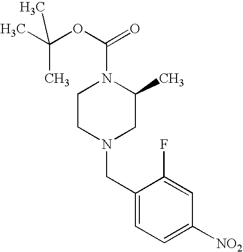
C1(CN2CC(C)N(C(OC(C)(C)C)=O)CC2)=CC=C([NO2])C=C1F
